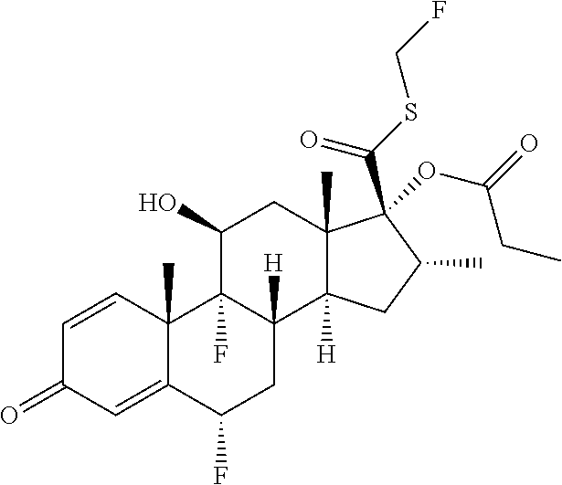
C1=CC2(C)C(=CC1=O)C(F)CC1([H])C2(F)C(O)CC2(C)C1([H])CC(C)C2(C(SCF)=O)OC(=O)CC
